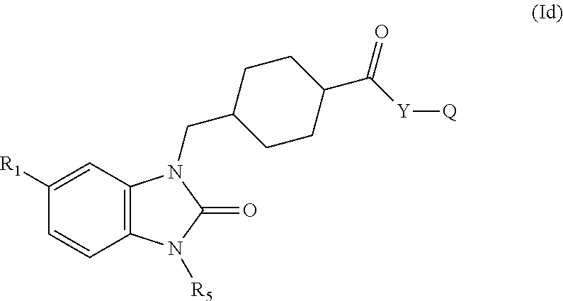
C1([R1])=CC2=C(C=C1)N([R5])C(=O)N2CC1CCC(C([Y][Q])=O)CC1
